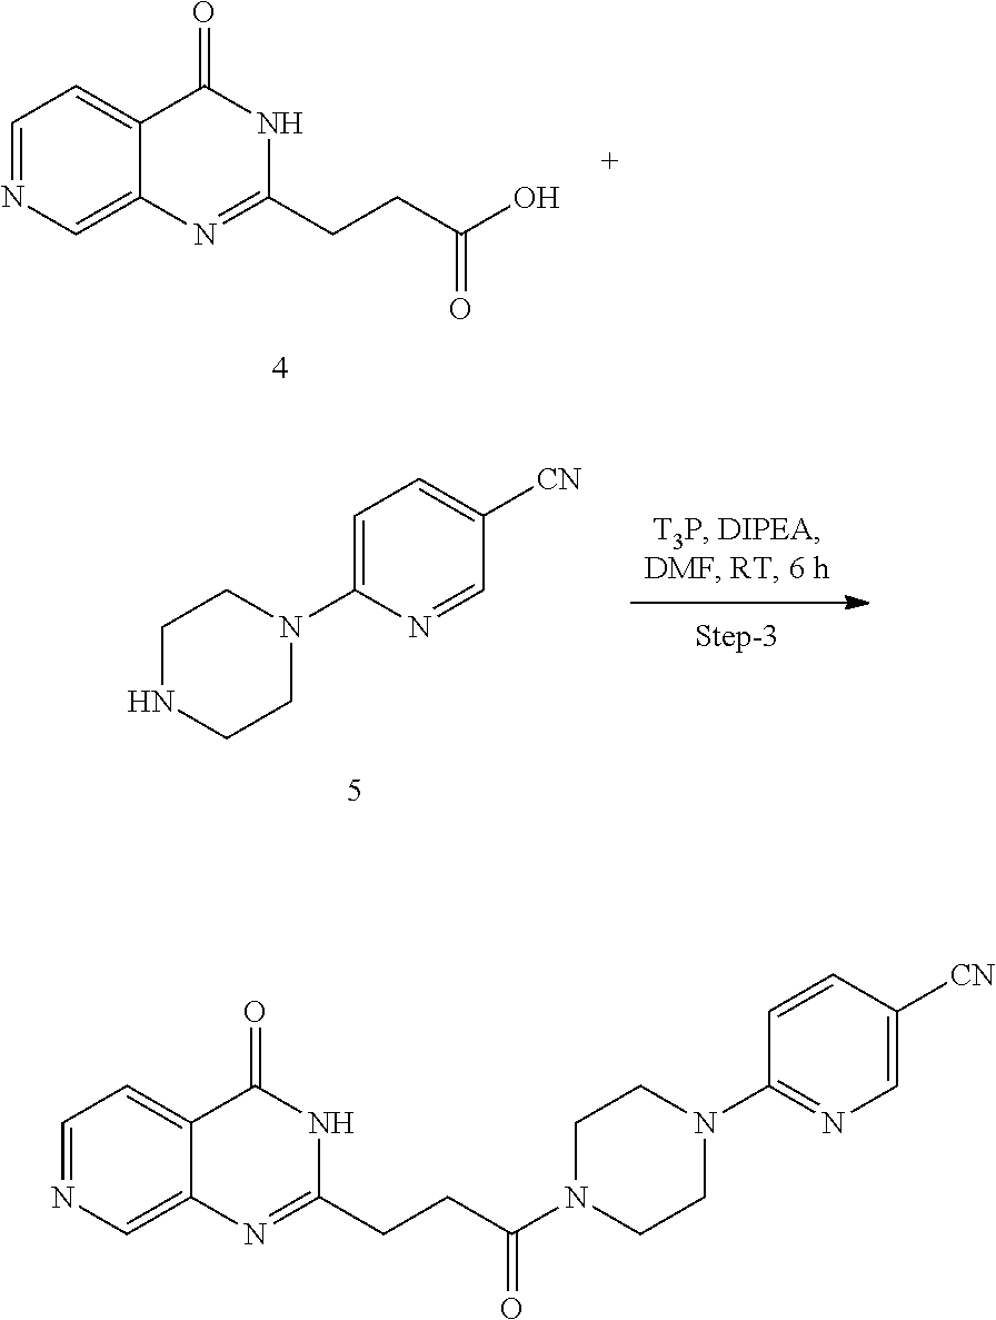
C1=NC=C2C(=C1)C(=O)NC(CCC(O)=O)=N2.C1CN(C2=CC=C([CN])C=N2)CCN1.C1CN(C2=NC=C([CN])C=C2)CCN1C(CCC1=NC2=CN=CC=C2C(=O)N1)=O
